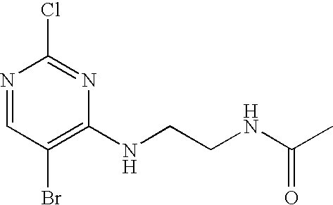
ClC1=NC(NCCNC(C)=O)=C(Br)C=N1
